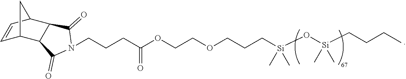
C1=CC2C3C(C1C2)C(=O)N(CCCC(OCCOCCC[Si](O[Si](CCCC)(C)C)(C)C)=O)C3=O
